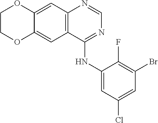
C12=CC3=C(C(NC4=CC(Cl)=CC(Br)=C4F)=NC=N3)C=C1OCCO2
